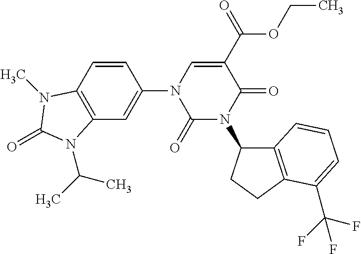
C12=C(C=CC(N3C(=O)N(C4C5=C(CC4)C(C(F)(F)F)=CC=C5)C(=O)C(C(OCC)=O)=C3)=C1)N(C)C(=O)N2C(C)C
